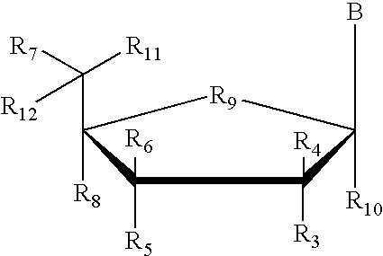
C1([R5])([R6])C([R8])(C([R11])([R7])[R12])[R9]C([R10])(CB)C1([R3])[R4]
